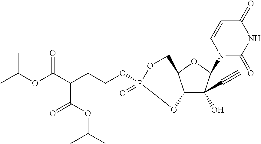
C12C(C#C)(O)C(N3C(=O)NC(=O)C=C3)OC1COP(OCCC(C(OC(C)C)=O)C(OC(C)C)=O)(=O)O2
